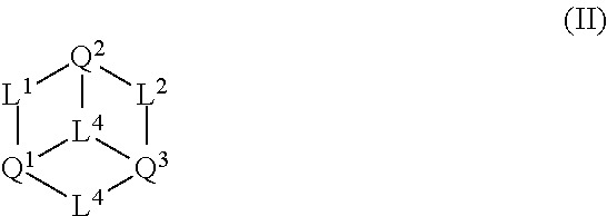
[L1]1[Q1]2[L4][Q3]3[L2][Q2]1[L4]23
